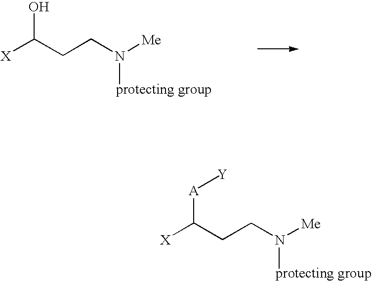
[X]C(CCN([Me])[protecting group])O.[X]C(CCN([Me])[protecting group])[A][Y]
